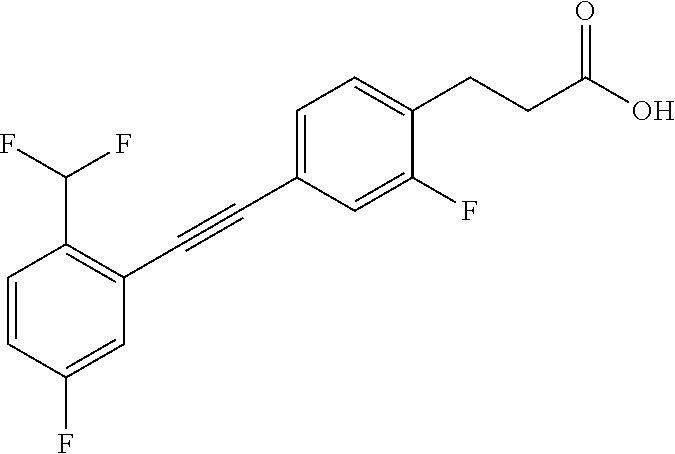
C1=C(C#CC2=C(C(F)F)C=CC(F)=C2)C=C(F)C(CCC(O)=O)=C1
